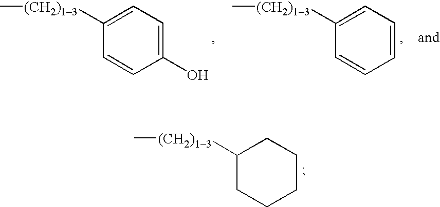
C1(O)=CC=C([(CH2)13]C)C=C1.C1=CC=C([(CH2)13]C)C=C1.C1CCC([(CH2)13]C)CC1
